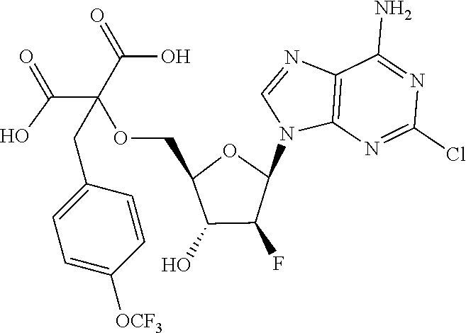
C12=C(N=C(Cl)N=C1N)N(C1OC(COC(C(=O)O)(C(=O)O)CC3=CC=C([OCF3])C=C3)C(O)C1F)C=N2
